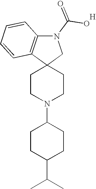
C1CN(C2CCC(C(C)C)CC2)CCC12CN(C(O)=O)C1=C2C=CC=C1.[H]
